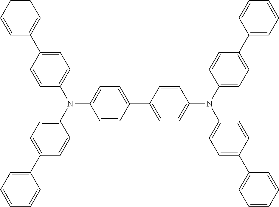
C1=CC(N(C2=CC=C(C3=CC=C(N(C4=CC=C(C5=CC=CC=C5)C=C4)C4=CC=C(C5=CC=CC=C5)C=C4)C=C3)C=C2)C2=CC=C(C3=CC=CC=C3)C=C2)=CC=C1C1=CC=CC=C1
